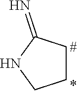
C1CC(=N)NC1
